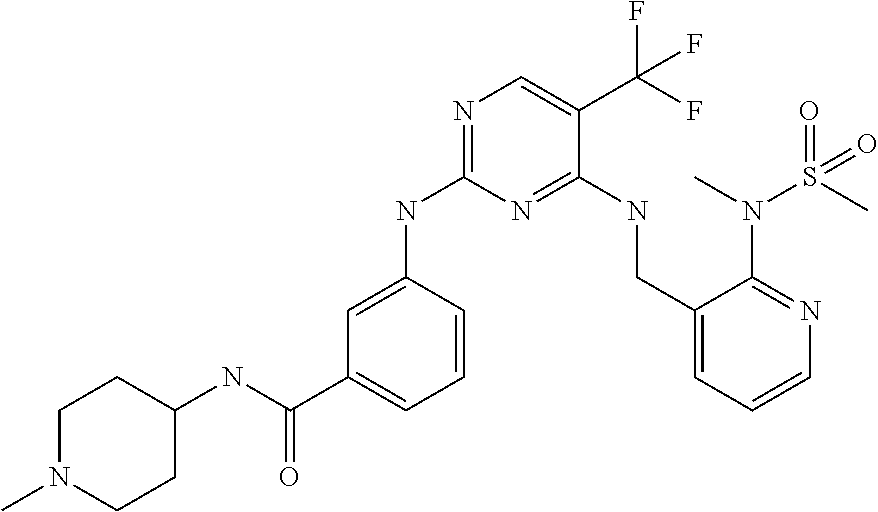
C1=CC(NC2=NC=C(C(F)(F)F)C(NCC3=CC=CN=C3N(S(C)(=O)=O)C)=N2)=CC(C(NC2CCN(C)CC2)=O)=C1
